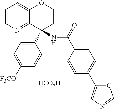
[HCO2H].C1=CN=C2C(=C1)OCCC2(C1=CC=C([F3CO])C=C1)NC(=O)C1=CC=C(C2=CN=CO2)C=C1
